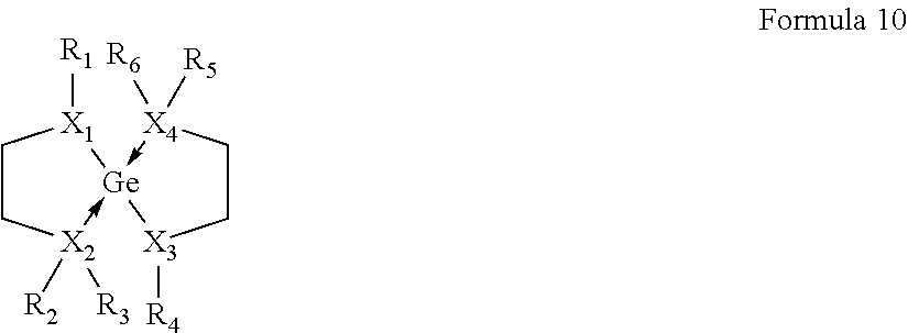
C1C[X2]([R3])([R2])->[Ge]2(-[X4]([R6])([R5])CC[X3]2[R4])[X1]1[R1]
